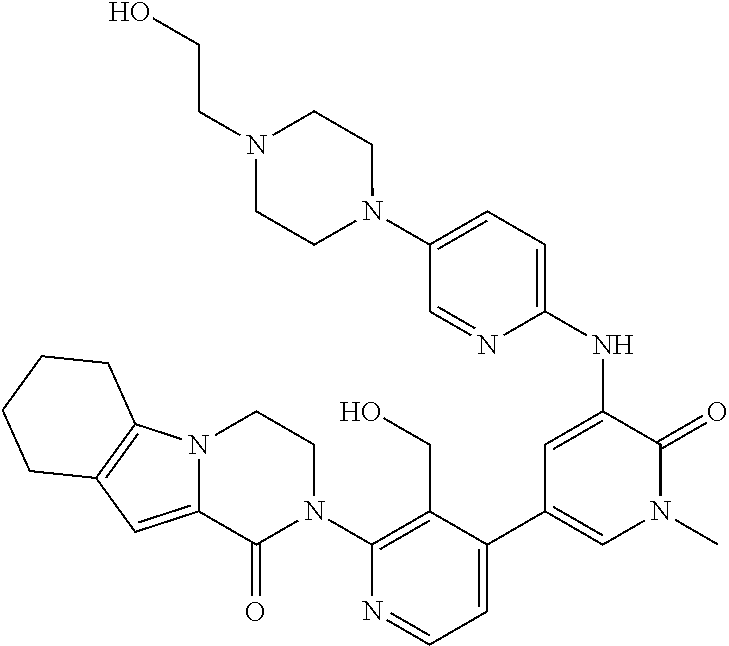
C1(N2CCN3C(=CC4=C3CCCC4)C2=O)=C(CO)C(C2=CN(C)C(=O)C(NC3=CC=C(N4CCN(CCO)CC4)C=N3)=C2)=CC=N1
